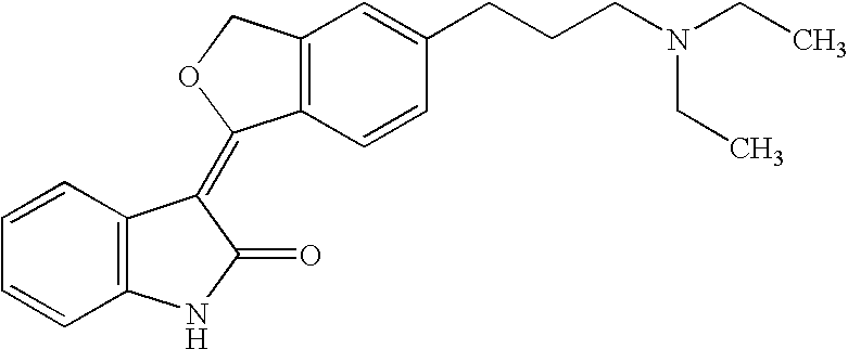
C1=CC=CC2=C1C(=C1C3=C(C=C(CCCN(CC)CC)C=C3)CO1)C(=O)N2
